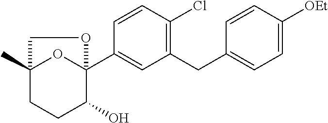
C1(CC2=CC=C([OEt])C=C2)=C(Cl)C=CC(C23OC(C)(CCC2O)CO3)=C1
